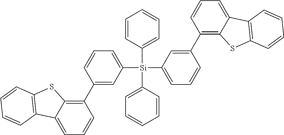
C12=C(C3=CC([Si](C4=CC=CC(C5=C6C(=CC=C5)C5=C(S6)C=CC=C5)=C4)(C4=CC=CC=C4)C4=CC=CC=C4)=CC=C3)C=CC=C1C1=C(S2)C=CC=C1
